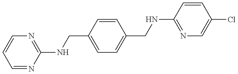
C1=NC(NCC2=CC=C(CNC3=NC=C(Cl)C=C3)C=C2)=NC=C1
